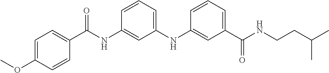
C1(C(NCCC(C)C)=O)=CC=CC(NC2=CC=CC(NC(C3=CC=C(OC)C=C3)=O)=C2)=C1
